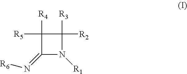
C1([R5])([R4])C(=N[R6])N([R1])C1([R3])[R2]
